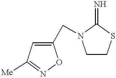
C1(CN2CCSC2=N)=CC([Me])=NO1
